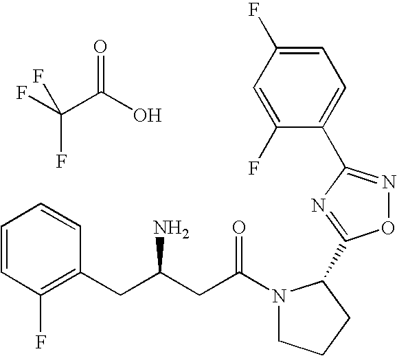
C1=CC(F)=C(CC(CC(N2CCCC2C2=NC(C3=CC=C(F)C=C3F)=NO2)=O)N)C=C1.C(C(O)=O)(F)(F)F
